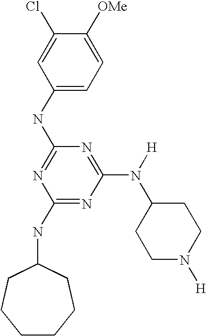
C1(NC2=NC(NC3CCCCCC3)=NC(N(C3CCN([H])CC3)[H])=N2)=CC=C([OMe])C(Cl)=C1
